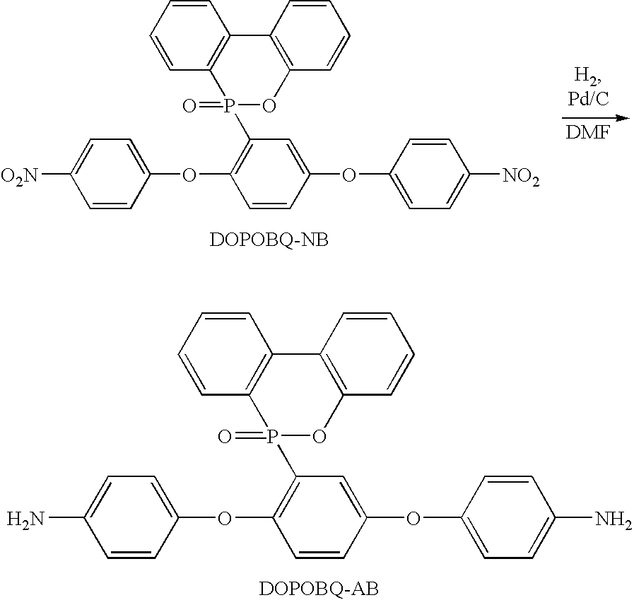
C1=CC2=C(C=C1)C1=C(OP2(=O)C2=C(OC3=CC=C([O2N])C=C3)C=CC(OC3=CC=C([NO2])C=C3)=C2)C=CC=C1.C1=CC2=C(C=C1)C1=C(OP2(=O)C2=C(OC3=CC=C(N)C=C3)C=CC(OC3=CC=C(N)C=C3)=C2)C=CC=C1
